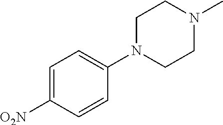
C1=C([O2N])C=CC(N2CCN(C)CC2)=C1
